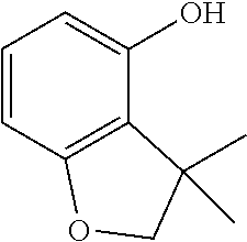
C1=CC2=C(C(O)=C1)C(C)(C)CO2
